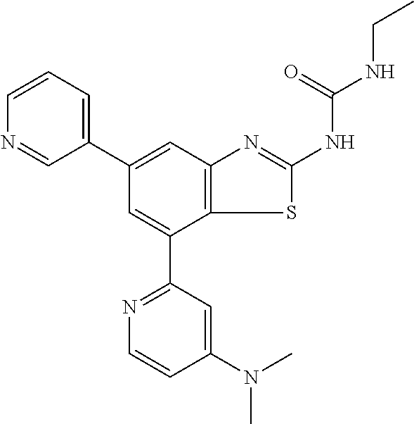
C1(C2=CC=CN=C2)=CC2=C(C(C3=NC=CC(N(C)C)=C3)=C1)SC(NC(NCC)=O)=N2
